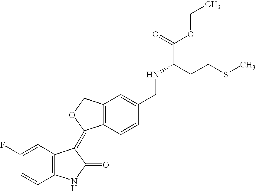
C1=C(F)C=CC2=C1C(=C1C3=C(C=C(CNC(CCSC)C(=O)OCC)C=C3)CO1)C(=O)N2
